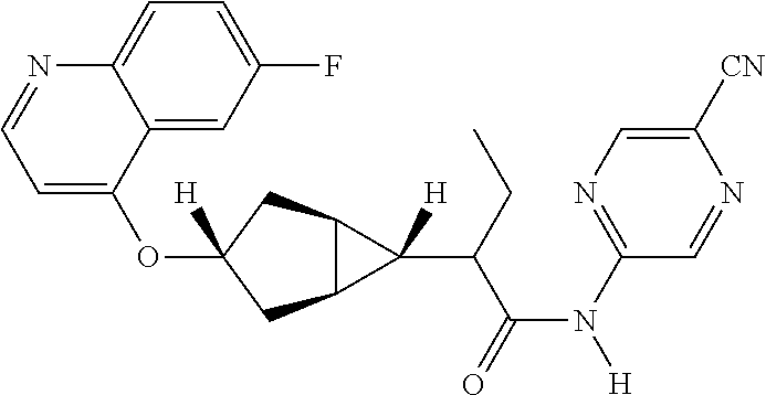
O(C1([H])CC2C(C1)C2(C(C(N([H])C1=NC=C([CN])N=C1)=O)CC)[H])C1=CC=NC2=CC=C(F)C=C12
